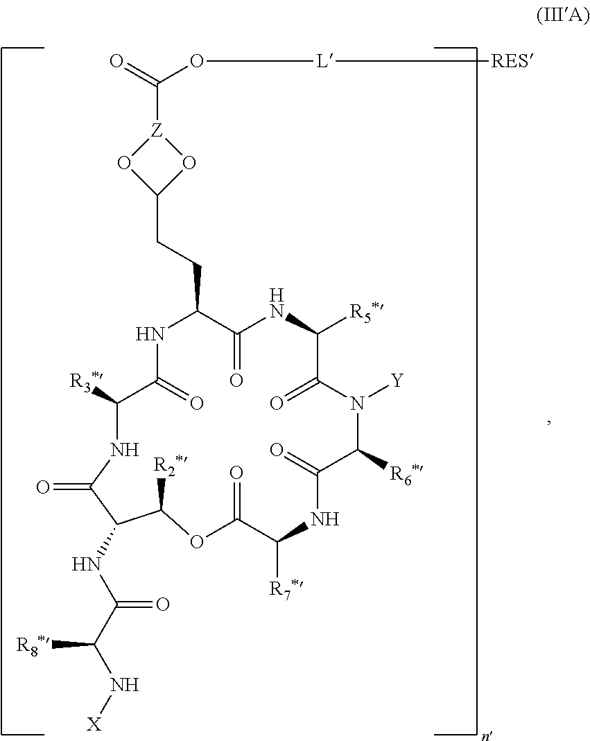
O=C(O[L][RES])[Z]1OC(CCC2NC(=O)C([R3*])NC(=O)C(NC(C(N[X])[R8*])=O)C([R2*])OC(=O)C([R7*])NC(=O)C([R6*])N([Y])C(=O)C([R5*])NC2=O)O1
